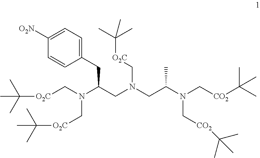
C1(CC(CN(CC(N(C[CO2]C(C)(C)C)C[CO2]C(C)(C)C)C)C[O2C]C(C)(C)C)N(C[O2C]C(C)(C)C)C[O2C]C(C)(C)C)=CC=C([O2N])C=C1
